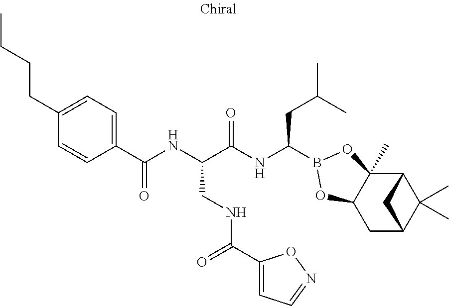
C1(C(NC(C(NC(CC(C)C)B2OC3(C)C4C(C)(C)C(CC3O2)C4)=O)CNC(C2=CC=NO2)=O)=O)=CC=C(CCCC)C=C1
